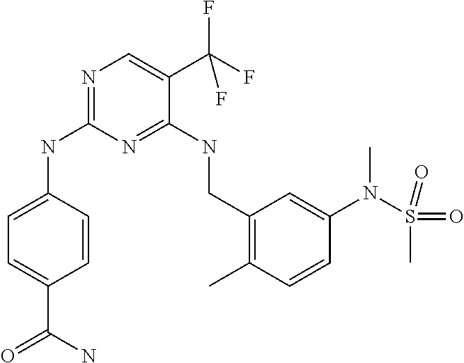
C1=C(NC2=NC=C(C(F)(F)F)C(NCC3=C(C)C=CC(N(S(=O)(C)=O)C)=C3)=N2)C=CC(C(=O)N)=C1
